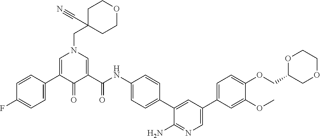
C1C(CN2C=C(C3=CC=C(F)C=C3)C(=O)C(C(NC3=CC=C(C4=CC(C5=CC=C(OCC6COCCO6)C(OC)=C5)=CN=C4N)C=C3)=O)=C2)(C#N)CCOC1
